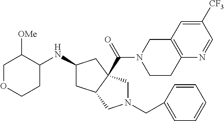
C1OCCC(NC2CC3C(C(N4CCC5=C(C4)C=C([CF3])C=N5)=O)(C2)CN(CC2=CC=CC=C2)C3)C1[OMe]
